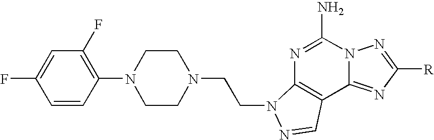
C1(N)=NC2=C(C3=NC([R])=NN13)C=NN2CCN1CCN(C2=C(F)C=C(F)C=C2)CC1
